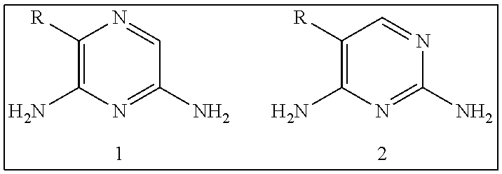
C1([R])=C(N)N=C(N)C=N1.C1([R])=C(N)N=C(N)N=C1
